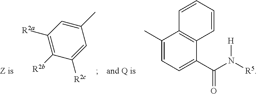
C1([R2a])=C([R2b])C([R2c])=CC(C)=C1.C1(C)=CC=C(C(N([R5])[H])=O)C2=C1C=CC=C2
